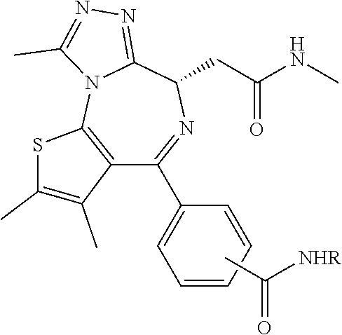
CC([NHR])=O.CNC(CC1N=C(C2=CC=CC=C2)C2=C(N3C1=NN=C3C)SC(C)=C2C)=O
